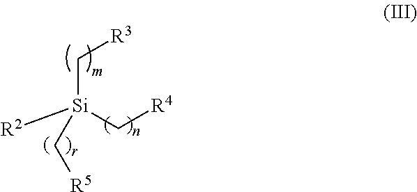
[R2][Si](C[R4])(C[R3])C[R5]
